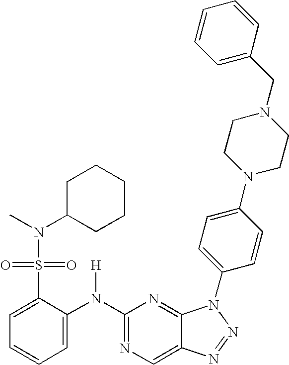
N(C1=NC=C2C(=N1)N(C1=CC=C(N3CCN(CC4=CC=CC=C4)CC3)C=C1)N=N2)(C1=CC=CC=C1S(=O)(=O)N(C)C1CCCCC1)[H]
